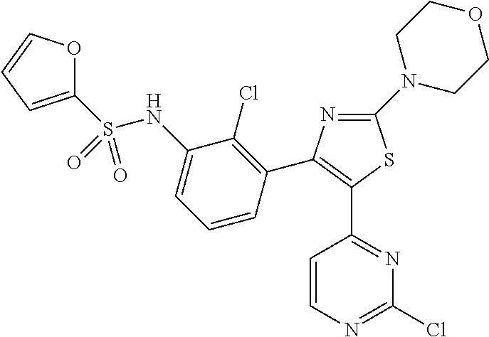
C1(NS(=O)(=O)C2=CC=CO2)=CC=CC(C2=C(C3=NC(Cl)=NC=C3)SC(N3CCOCC3)=N2)=C1Cl
